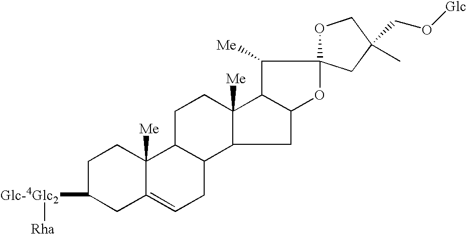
C1C([Glc-4Glc2][Rha])CC2=CCC3C(C2([Me])C1)CCC1([Me])C3CC2C1C([Me])C1(O2)OCC(CO[Glc])(C)C1
